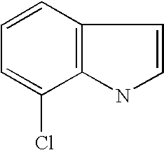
C1=C(Cl)C2=C(C=C1)C=CN2
